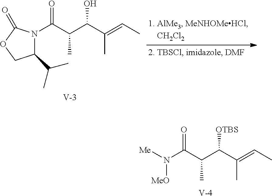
C1(C(C)C)N(C(=O)C(C(O)C(C)=CC)C)C(=O)OC1.[V].[MeO]N(C(=O)C(C([OTBS])C(C)=CC)C)[Me].[V]
